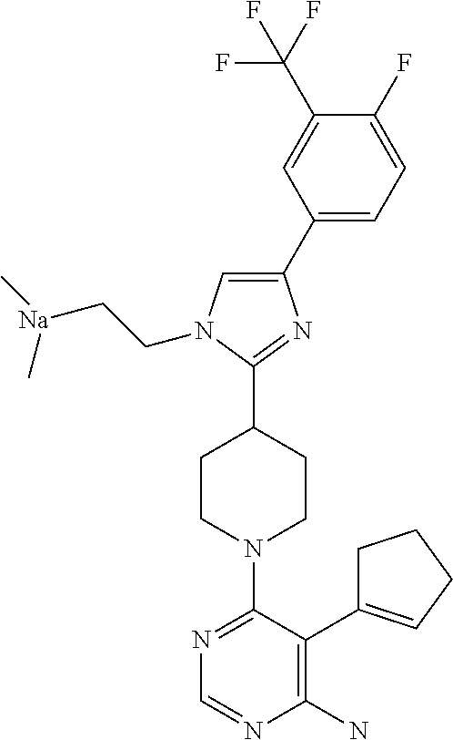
C1(F)=CC=C(C2=CN(CC[Na](C)C)C(C3CCN(C4=NC=NC(N)=C4C4=CCCC4)CC3)=N2)C=C1C(F)(F)F
